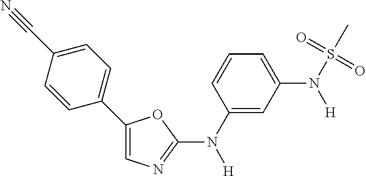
C1(C2=CC=C(C#N)C=C2)=CN=C(N(C2=CC(N(S(C)(=O)=O)[H])=CC=C2)[H])O1
